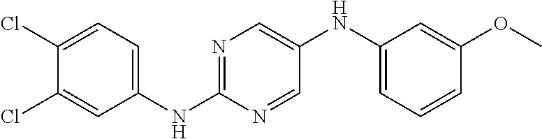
ClC1=CC(NC2=NC=C(NC3=CC=CC(OC)=C3)C=N2)=CC=C1Cl
